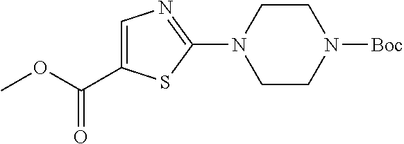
C1=C(C(OC)=O)SC(N2CCN([Boc])CC2)=N1
